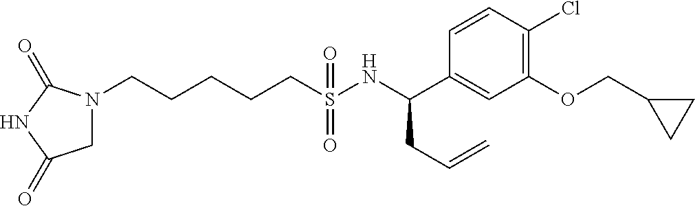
N1(CCCCCS(NC(C2=CC(OCC3CC3)=C(Cl)C=C2)CC=C)(=O)=O)CC(=O)NC1=O
